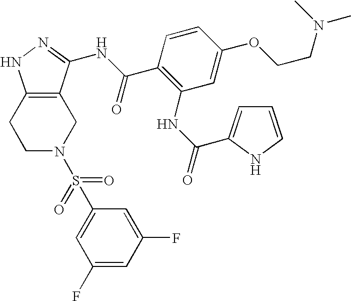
C1C2=C(CCN1S(C1=CC(F)=CC(F)=C1)(=O)=O)NN=C2NC(C1=C(NC(=O)C2=CC=CN2)C=C(OCCN(C)C)C=C1)=O
